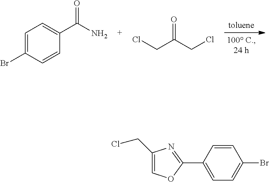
C1=C(Br)C=CC(C(N)=O)=C1.ClCC(CCl)=O.C1=C(C2=NC(CCl)=CO2)C=CC(Br)=C1
